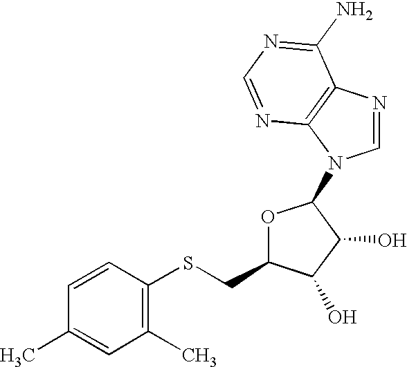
C1=CC(C)=CC(C)=C1SCC1OC(N2C=NC3=C2N=CN=C3N)C(O)C1O
